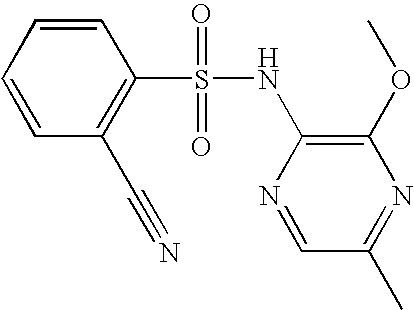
C1=CC(C#N)=C(S(NC2=C(OC)N=C(C)C=N2)(=O)=O)C=C1
